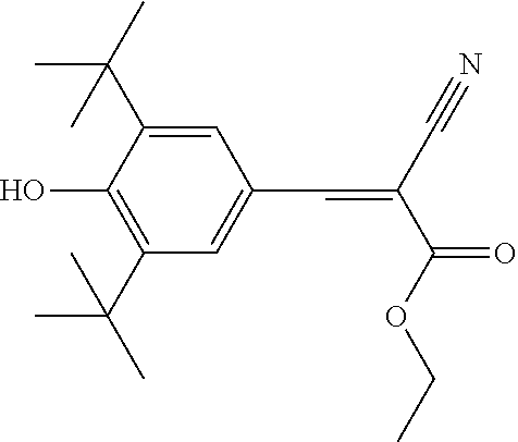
C1=C(C(C)(C)C)C(O)=C(C(C)(C)C)C=C1C=C(C(OCC)=O)C#N
